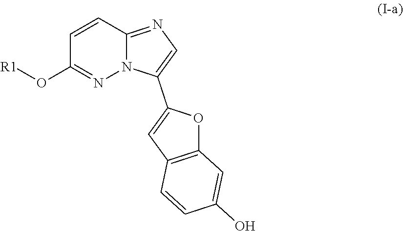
C1=CC2=NC=C(C3=CC4=C(O3)C=C(O)C=C4)N2N=C1O[R1]
